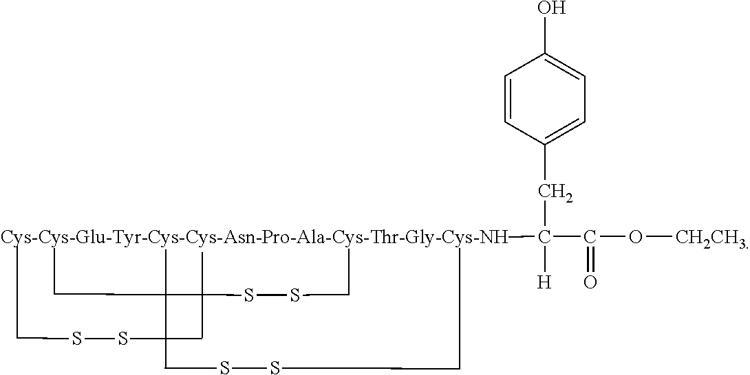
CCSSCC.S(SC)CC.CSSCCC.OC1=CC=C(CC(C(O[CH2CH3])=O)([H])C)C=C1
